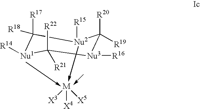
[M]([X4])([X3])[X5].C1([R18])([R17])[Nu1]([R14])C([R21])([R22])[Nu3]([R16])C([R19])([R20])[Nu2]1[R15]
